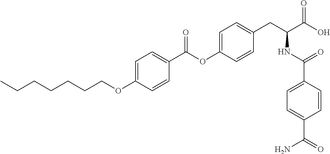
C1=C(OCCCCCCC)C=CC(C(OC2=CC=C(CC(C(O)=O)NC(C3=CC=C(C(N)=O)C=C3)=O)C=C2)=O)=C1
